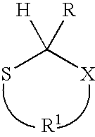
C(S)([X])([R])[H]
